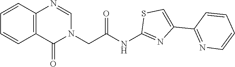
C(C(=O)NC1=NC(C2=NC=CC=C2)=CS1)N1C=NC2=C(C1=O)C=CC=C2
